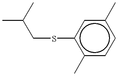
CC(CSc1c(C)ccc(C)c1)C
